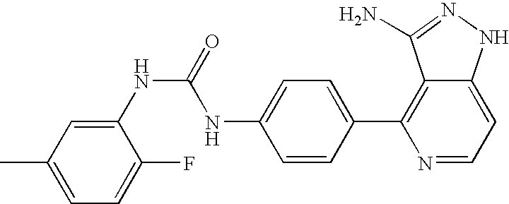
C1(C)=CC=C(F)C(NC(NC2=CC=C(C3=C4C(=CC=N3)NN=C4N)C=C2)=O)=C1
